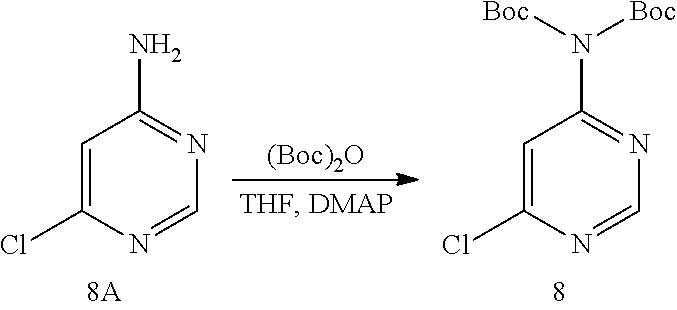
C1=C(Cl)N=CN=C1N.[(Boc)2O].C1=C(Cl)N=CN=C1N([Boc])[Boc]
